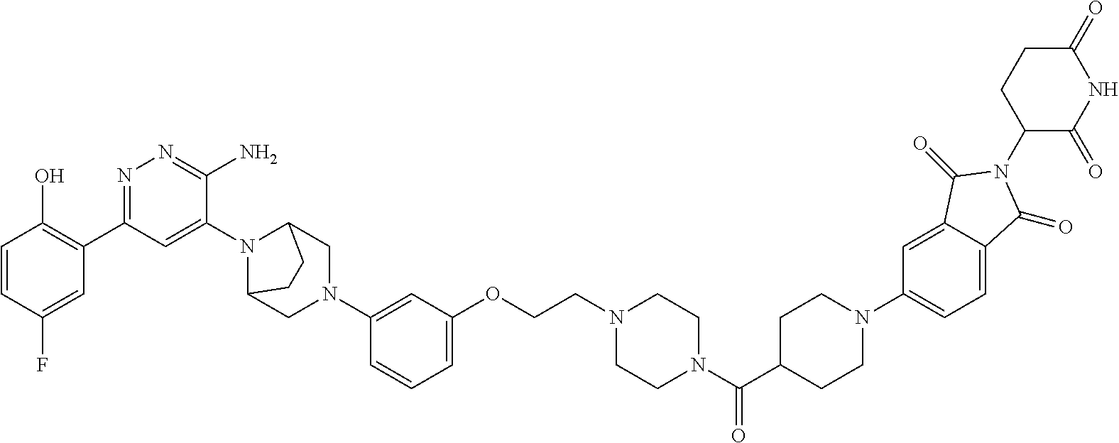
C1=CC(F)=CC(C2=NN=C(N)C(N3C4CN(C5=CC(OCCN6CCN(C(C7CCN(C8=CC=C9C(=C8)C(=O)N(C8C(=O)NC(=O)CC8)C9=O)CC7)=O)CC6)=CC=C5)CC3CC4)=C2)=C1O
